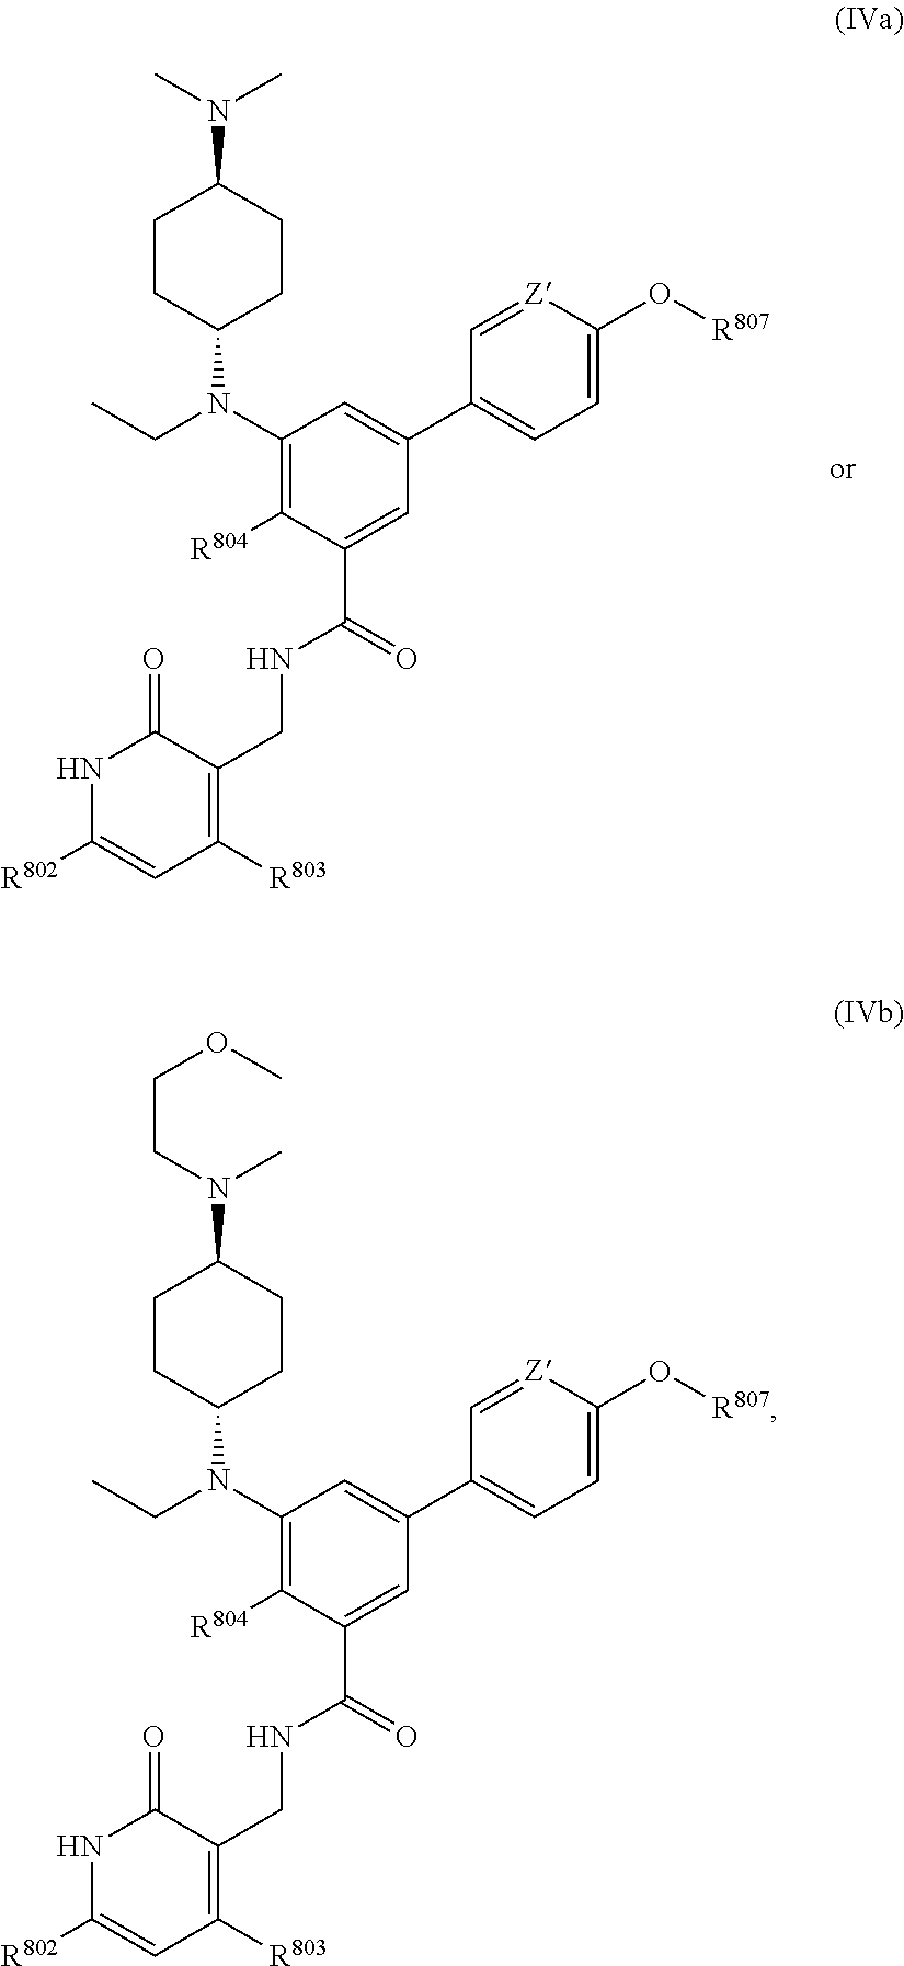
C1(N(CC)C2CCC(N(C)C)CC2)=C([R804])C(C(=O)NCC2=C([R803])C=C([R802])NC2=O)=CC(C2=CC=C(O[R807])[Z]=C2)=C1.C1(N(CC)C2CCC(N(CCOC)C)CC2)=C([R804])C(C(=O)NCC2=C([R803])C=C([R802])NC2=O)=CC(C2=CC=C(O[R807])[Z]=C2)=C1
